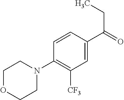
C(C1=CC([CF3])=C(N2CCOCC2)C=C1)(=O)CC
